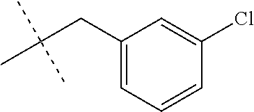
C1(CC(C)(C)C)=CC=CC(Cl)=C1
